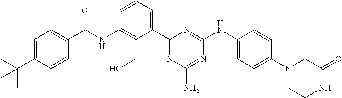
N(C1=C(CO)C(C2=NC(N)=NC(NC3=CC=C(N4CCNC(=O)C4)C=C3)=N2)=CC=C1)C(=O)C1=CC=C(C(C)(C)C)C=C1
